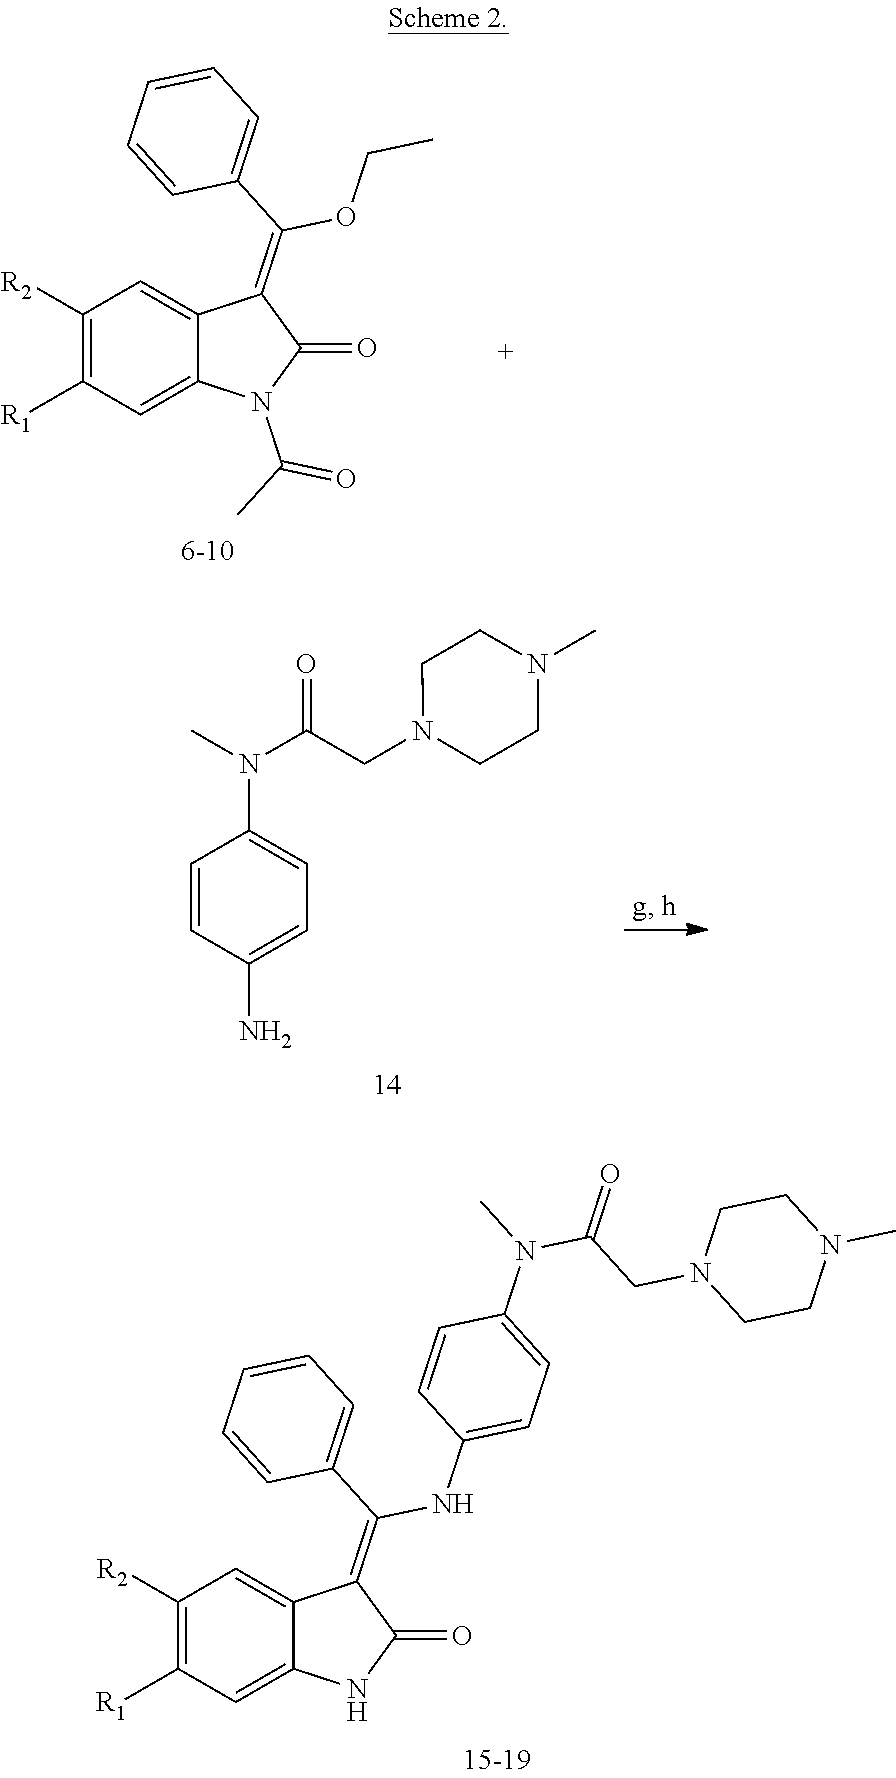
C1([R2])=C([R1])C=C2C(=C1)C(=C(C1=CC=CC=C1)NC1=CC=C(N(C)C(CN3CCN(C)CC3)=O)C=C1)C(=O)N2.C1([R2])=C([R1])C=C2C(=C1)C(=C(C1=CC=CC=C1)OCC)C(=O)N2C(C)=O.C1=CC(N)=CC=C1N(C)C(CN1CCN(C)CC1)=O
